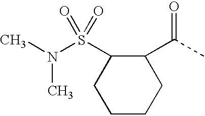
CN(S(C1CCCCC1C(C)=O)(=O)=O)C
